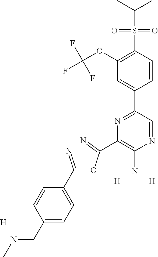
C(OC(=N)C1=C(N)N=CC(C2=CC(OC(F)(F)F)=C(S(C(C)C)(=O)=O)C=C2)=N1)(=N)C1=CC=C(CNC)C=C1.[H].[H].[H]
